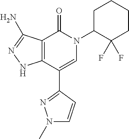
C12=C(C(C3=NN(C)C=C3)=CN(C3C(F)(F)CCCC3)C1=O)NN=C2N
